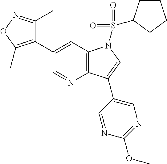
C12=C(C=C(C3=C(C)ON=C3C)C=N1)N(S(=O)(=O)C1CCCC1)C=C2C1=CN=C(OC)N=C1
